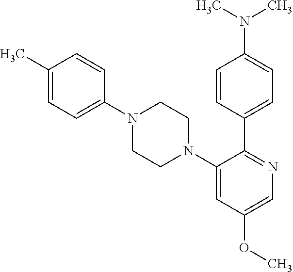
C1=CC(C2=NC=C(OC)C=C2N2CCN(C3=CC=C(C)C=C3)CC2)=CC=C1N(C)C
